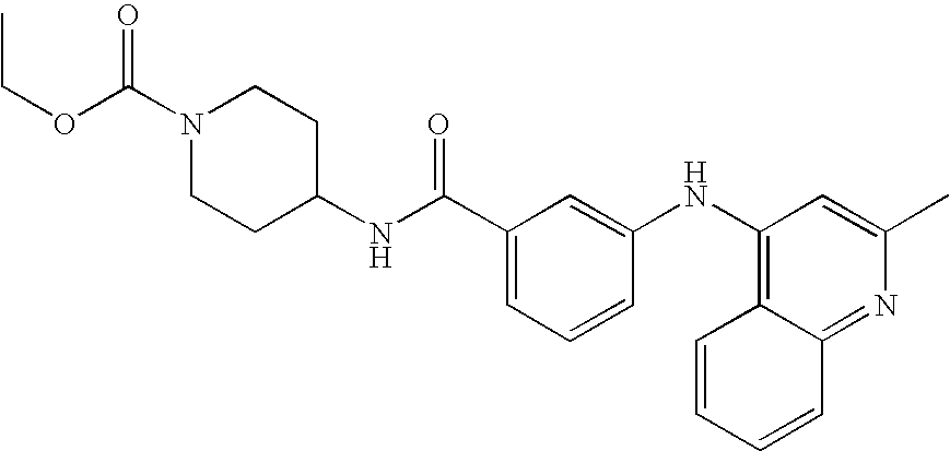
C1(NC(C2=CC=CC(NC3=C4C=CC=CC4=NC(C)=C3)=C2)=O)CCN(C(=O)OCC)CC1
